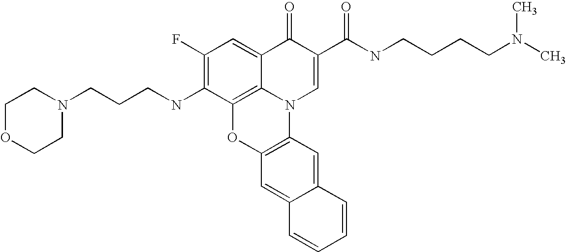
C1(F)=C(NCCCN2CCOCC2)C2=C3C(=C1)C(=O)C(C(NCCCCN(C)C)=O)=CN3C1=C(O2)C=C2C(=C1)C=CC=C2
